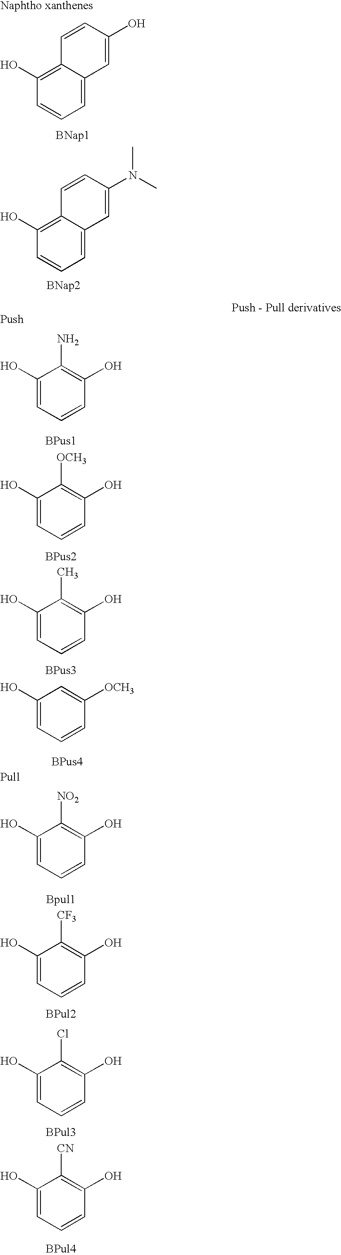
C1(O)=C2C(=CC=C1)C=C(O)C=C2.C1(O)=CC=CC(O)=C1N.C1(O)=CC=CC(O)=C1[OCH3].C1(O)=CC=CC(O)=C1C.C1(O)=CC=CC([OCH3])=C1.C1(O)=CC=CC(O)=C1[NO2].C1(O)=CC=CC(O)=C1[CF3].C1(O)=CC=CC(O)=C1[CN].C1(O)=C2C(=CC=C1)C=C(N(C)C)C=C2.C1(O)=CC=CC(O)=C1Cl
